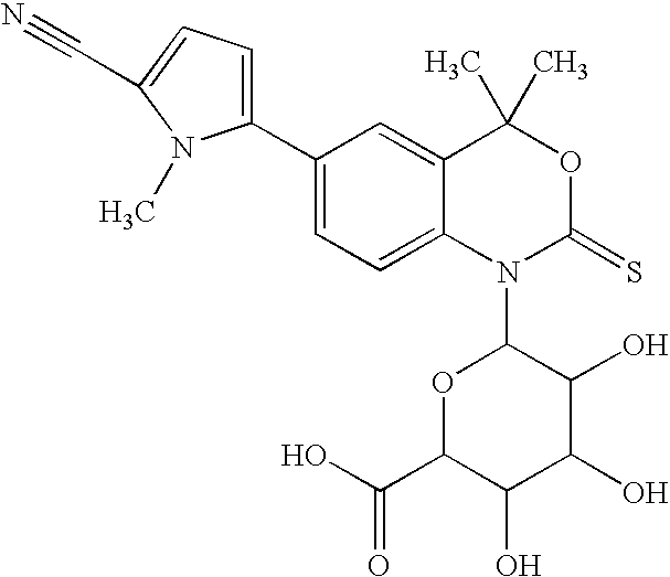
C1(C2=CC=C3C(=C2)C(C)(C)OC(=S)N3C2OC(C(O)=O)C(O)C(O)C2O)=CC=C(C#N)N1C
